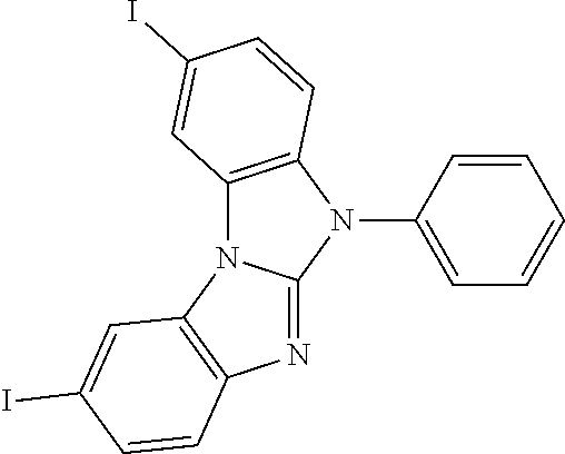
C12=C(N(C3=CC=CC=C3)C3=NC4=C(N13)C=C(I)C=C4)C=CC(I)=C2
